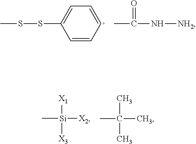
C1=CC(SSC)=CC=C1.CC(N[NH2])=O.[X2][Si](C)([X1])[X3].CC(C)(C)C
